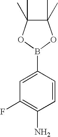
C1=CC(N)=C(F)C=C1B1OC(C)(C)C(C)(C)O1
